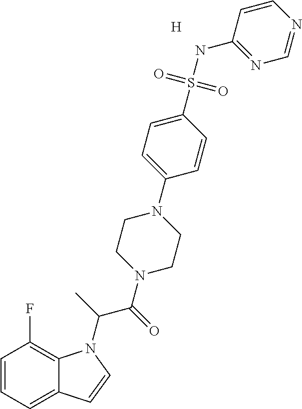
C1=CC=C2C(=C1F)N(C(C(N1CCN(C3=CC=C(S(NC4=NC=NC=C4)(=O)=O)C=C3)CC1)=O)C)C=C2.[H]
